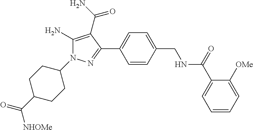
N1(C2CCC(C([NHOMe])=O)CC2)C(N)=C(C(N)=O)C(C2=CC=C(CNC(C3=CC=CC=C3[OMe])=O)C=C2)=N1
